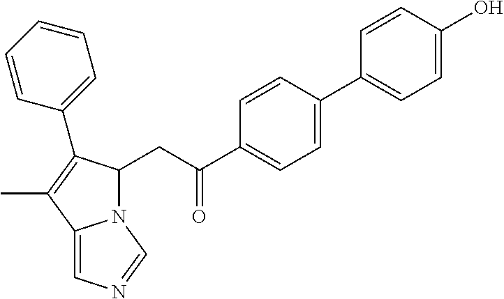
C1=CC(C2=CC=C(O)C=C2)=CC=C1C(=O)CC1N2C(=CN=C2)C(C)=C1C1=CC=CC=C1
